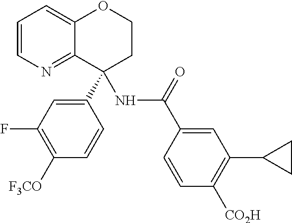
C1(C2(NC(=O)C3=CC(C4CC4)=C([CO2H])C=C3)C3=NC=CC=C3OCC2)=CC(F)=C([F3CO])C=C1
